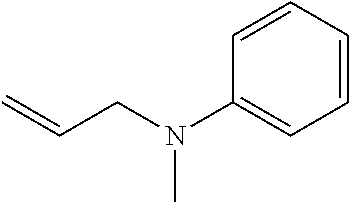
C=CCN(C1=CC=CC=C1)C
